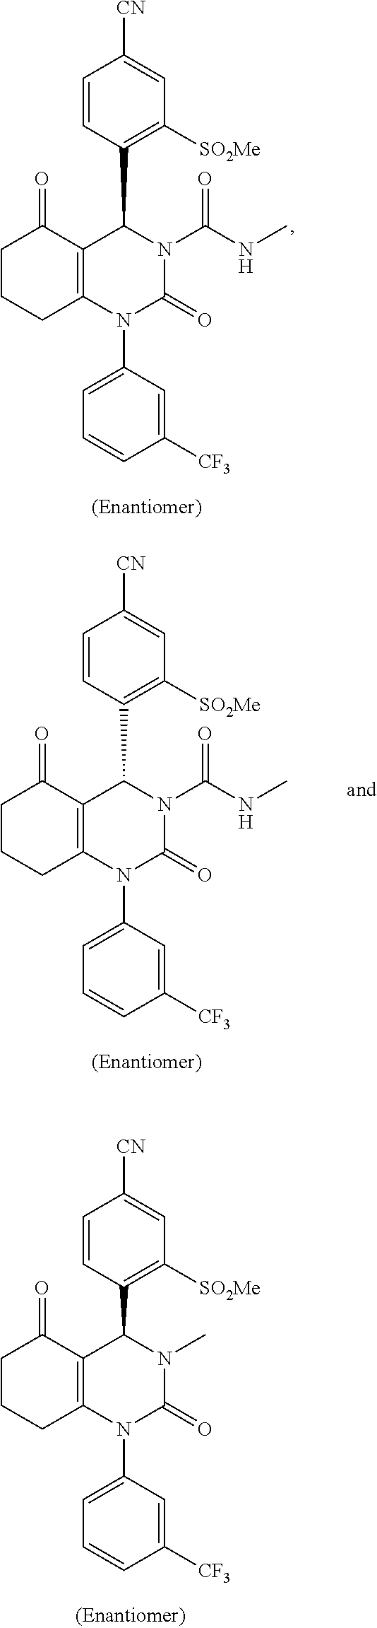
C1=CC(C2C3=C(N(C4=CC=CC([CF3])=C4)C(=O)N2C(NC)=O)CCCC3=O)=C([SO2Me])C=C1[CN].C1=CC(C2C3=C(N(C4=CC=CC([CF3])=C4)C(=O)N2C(NC)=O)CCCC3=O)=C([SO2Me])C=C1[CN].C1(C2=C([SO2Me])C=C([CN])C=C2)C2=C(N(C3=CC=CC([CF3])=C3)C(=O)N1C)CCCC2=O
